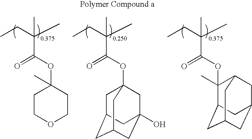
CCC(C)(C)C(OC1(C)CCOCC1)=O.CCC(C)(C)C(OC12CC3CC(CC(O)(C1)C3)C2)=O.CCC(C)(C)C(OC1(C)C2CC3CC(CC1C3)C2)=O
